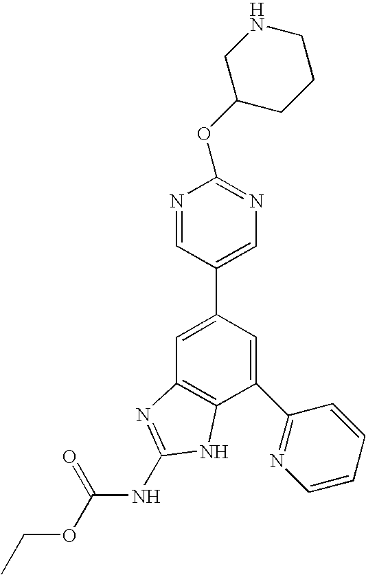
N1=CC(C2=CC3=C(C(C4=NC=CC=C4)=C2)NC(NC(OCC)=O)=N3)=CN=C1OC1CCCNC1
